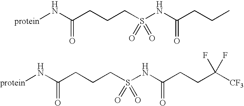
[protein]NC(=O)CCCS(NC(=O)CCC)(=O)=O.[protein]NC(=O)CCCS(NC(=O)CCC(F)(F)[CF3])(=O)=O
